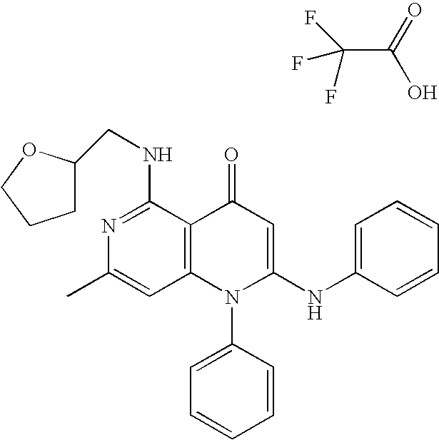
FC(C(O)=O)(F)F.C1=C(C)N=C(NCC2CCCO2)C2=C1N(C1=CC=CC=C1)C(NC1=CC=CC=C1)=CC2=O
